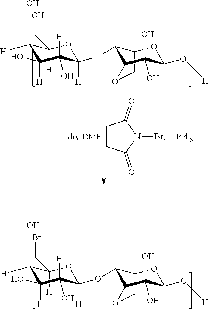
C1(CO)([H])C(O)([H])C(O)([H])C(O)([H])C([H])(OC2C3COC2C(O)(O)C(O[H])O3)O1.C1CC(=O)N(Br)C1=O.[dry DMF].[PPh3].C1(CBr)([H])C(O)([H])C(O)([H])C(O)([H])C([H])(OC2C3COC2C(O)(O)C(O[H])O3)O1
